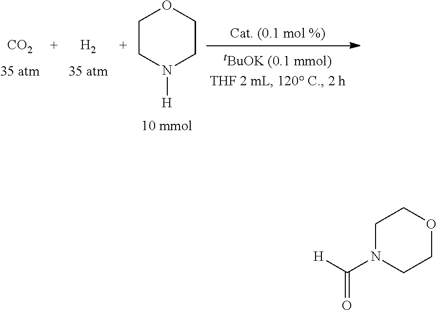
[CO2].[H2].C1CN([H])CCO1.C1N(C([H])=O)CCOC1
